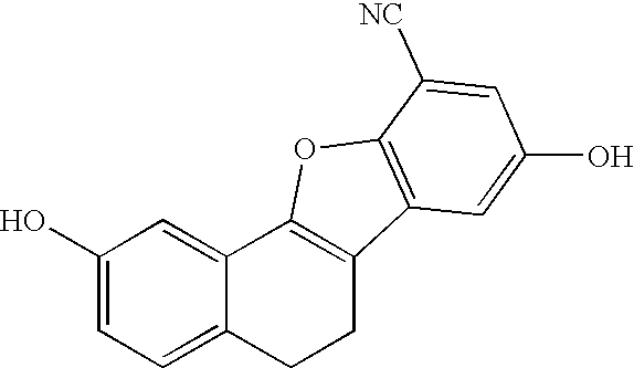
C1(O)=CC=C2C(=C1)C1=C(CC2)C2=C(O1)C([NC])=CC(O)=C2
